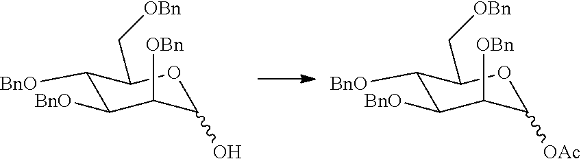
C1([BnO])C([BnO])C([OBn])C(O)OC1C[OBn].C1([BnO])C([BnO])C([OBn])C([OAc])OC1C[OBn]
